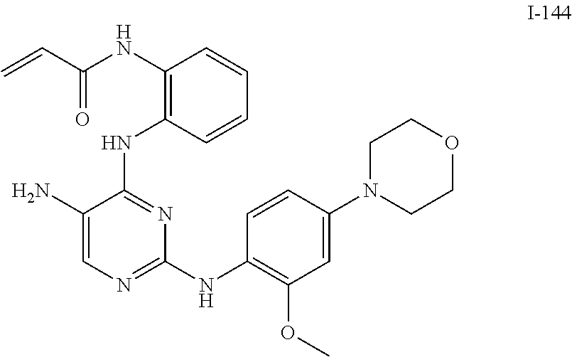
C=CC(=O)NC1=C(NC2=NC(NC3=C(OC)C=C(N4CCOCC4)C=C3)=NC=C2N)C=CC=C1
